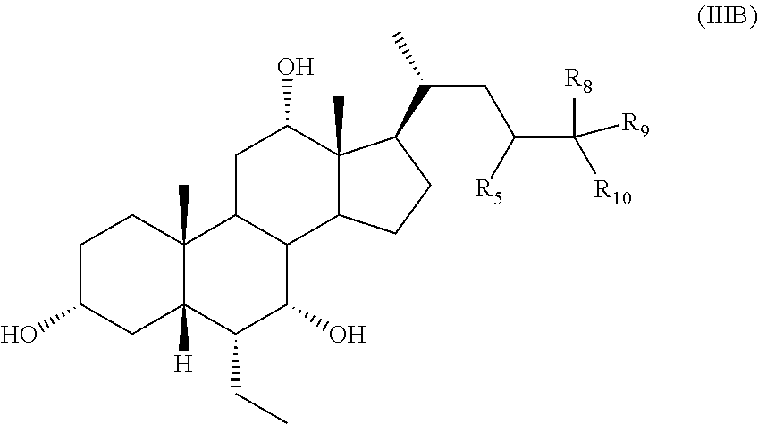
C12(C)C(CCC1C(CC(C([R8])([R10])[R9])[R5])C)C1C(CC2O)C2(C)CCC(O)CC2([H])C(CC)C1O
